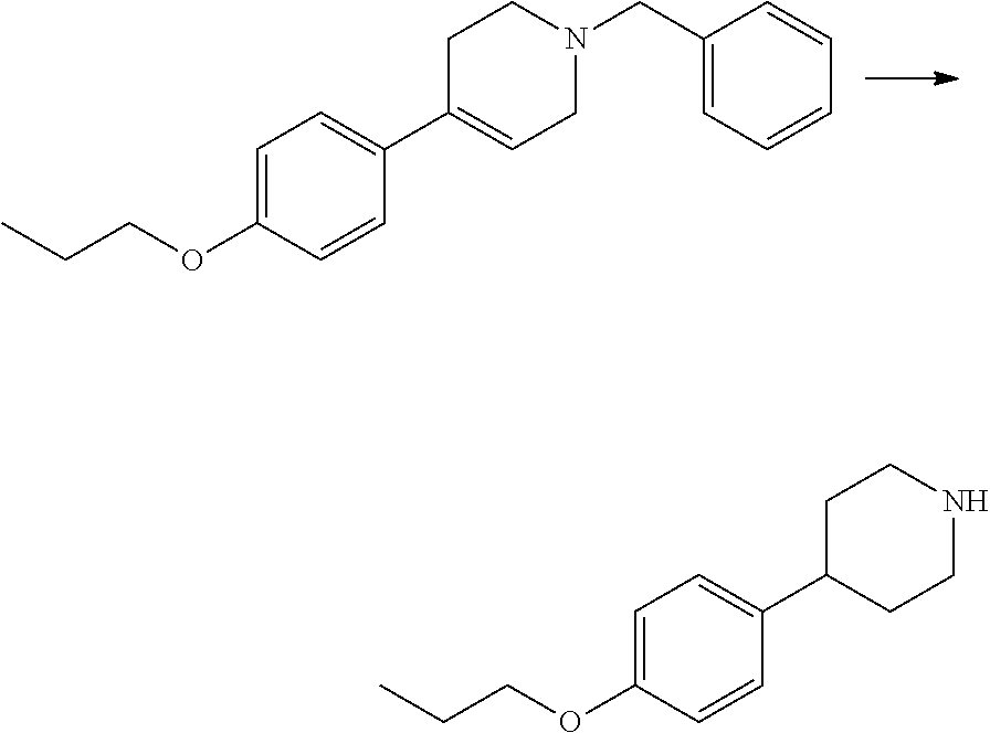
C1=C(OCCC)C=CC(C2=CCN(CC3=CC=CC=C3)CC2)=C1.C1=C(OCCC)C=CC(C2CCNCC2)=C1
